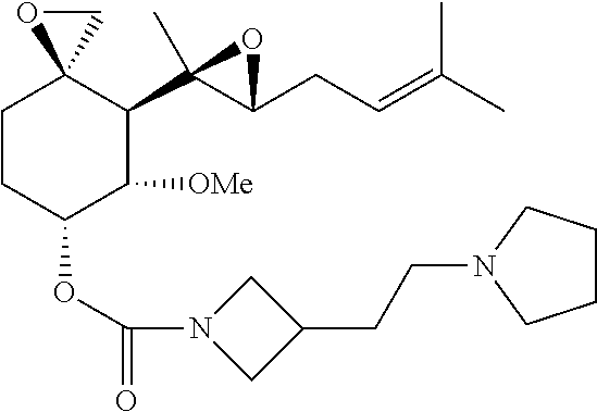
C1CC(OC(N2CC(CCN3CCCC3)C2)=O)C([OMe])C(C2(C)C(CC=C(C)C)O2)C12CO2
